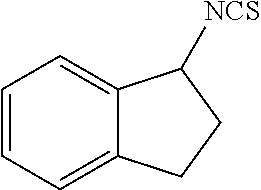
C1=C2C(=CC=C1)C([NCS])CC2
